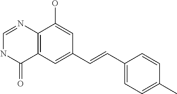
C12=C(C=C(C=CC3=CC=C(C)C=C3)C=C1O)C(=O)NC=N2
